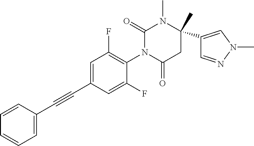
C1=C(C#CC2=CC(F)=C(N3C(=O)CC(C)(C4=CN(C)N=C4)N(C)C3=O)C(F)=C2)C=CC=C1
